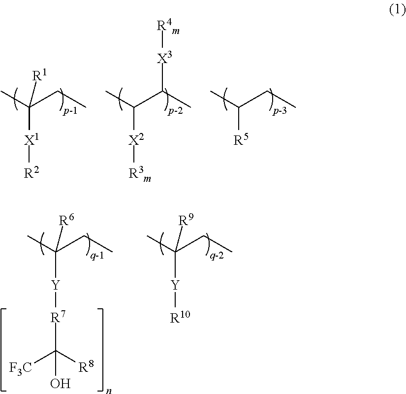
CC(CC)([R1])[X1][R2].CC(C(C)[X3][R4m])[X2][R3m].CC(CC)[R5].CC(CC)([Y][R7]C([R8])([F3C])O)[R6].CC(CC)([Y][R10])[R9]
